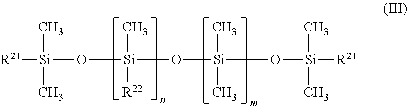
[R21][Si](C)(C)O[Si]([R22])(C)O[Si](C)(C)O[Si](C)(C)[R21]
